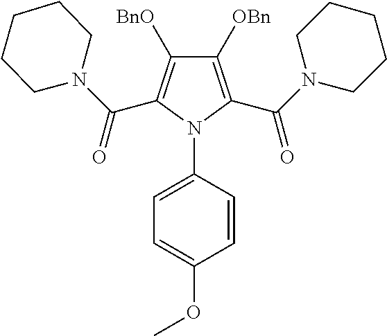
C1([OBn])=C(C(N2CCCCC2)=O)N(C2=CC=C(OC)C=C2)C(C(N2CCCCC2)=O)=C1[BnO]
